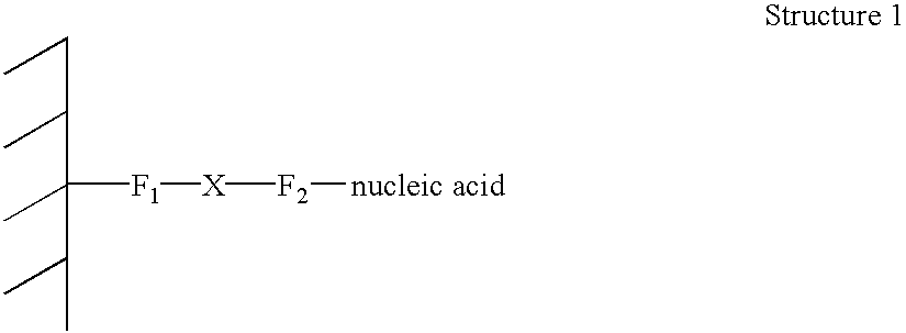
C(C(C)C(C)(C(C)C)[F1][X][F2][nucleic acid])C
